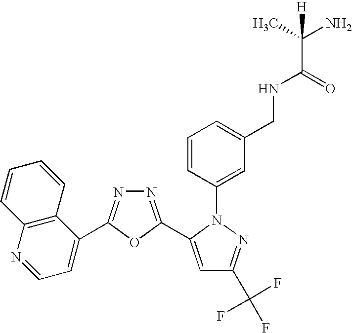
N1=C(C2=CC(C(F)(F)F)=NN2C2=CC(CNC(C(C)(N)[H])=O)=CC=C2)OC(C2=CC=NC3=C2C=CC=C3)=N1
